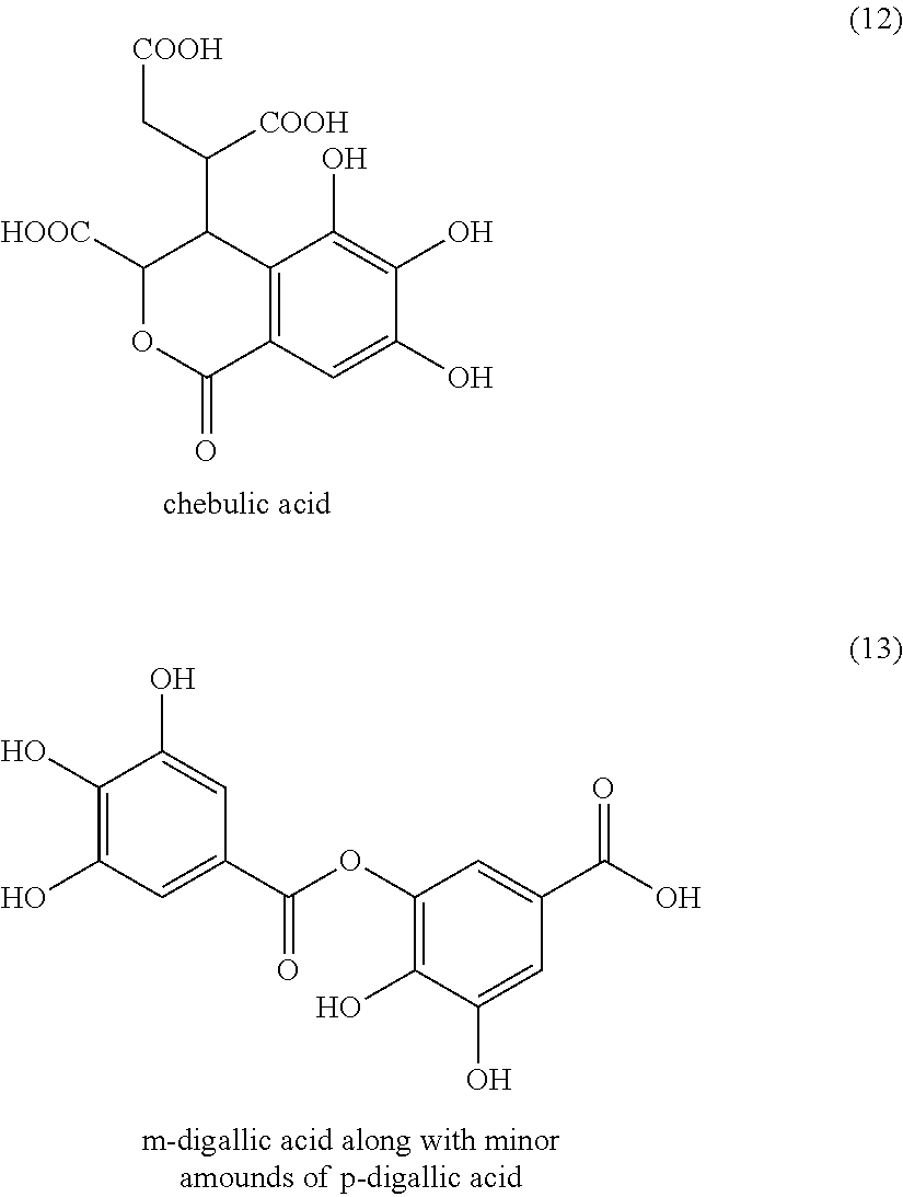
C12=C(C=C(O)C(O)=C1O)C(=O)OC([HOOC])C2C(C[COOH])[COOH].C1(OC(C2=CC(O)=C(O)C(O)=C2)=O)=C(O)C(O)=CC(C(O)=O)=C1
